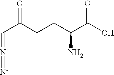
C(C(CCC(C(O)=O)N)=O)=[N+]=[N-]
